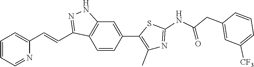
C1=CC=NC(C=CC2=NNC3=C2C=CC(C2=C(C)N=C(NC(=O)CC4=CC([CF3])=CC=C4)S2)=C3)=C1
